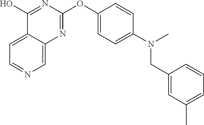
C12=CC=NC=C1N=C(OC1=CC=C(N(C)CC3=CC(C)=CC=C3)C=C1)N=C2O
